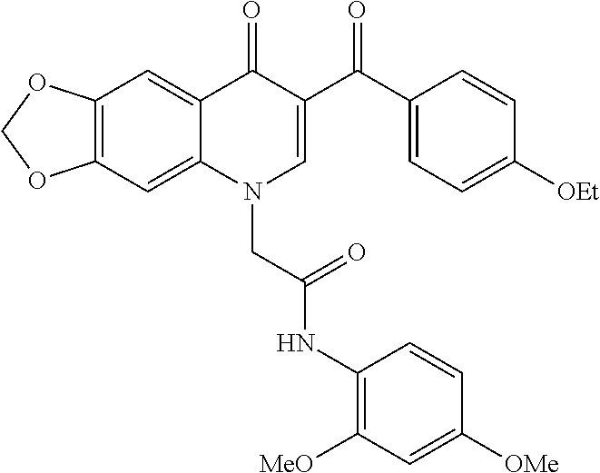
C12=C(C=C3C(=C1)C(=O)C(C(C1=CC=C([OEt])C=C1)=O)=CN3CC(NC1=C([MeO])C=C([OMe])C=C1)=O)OCO2
